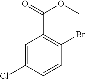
C1=C(Cl)C=CC(Br)=C1C(OC)=O
